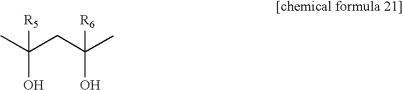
CC(CC(C)(O)[R6])([R5])O
